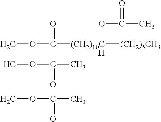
C(C(OC(=O)C)COC(=O)C)OC(=O)[(CH2)10CH]([(CH2)5CH3])OC(=O)C
